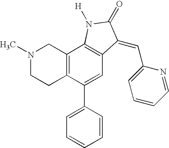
N1(C)CCC2=C(C1)C1=C(C=C2C2=CC=CC=C2)C(=CC2=CC=CC=N2)C(=O)N1[H]
